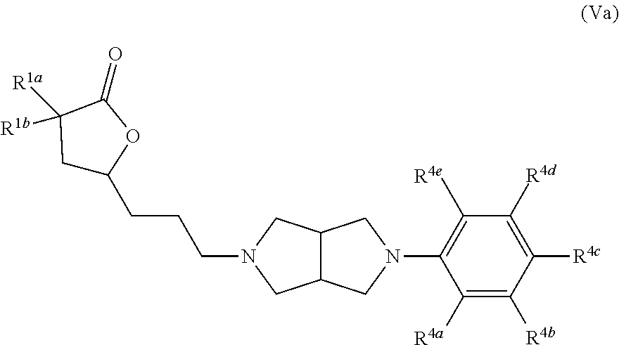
C(CCN1CC2C(C1)CN(C1=C([R4e])C([R4d])=C([R4c])C([R4b])=C1[R4a])C2)C1CC([R1a])([R1b])C(=O)O1
